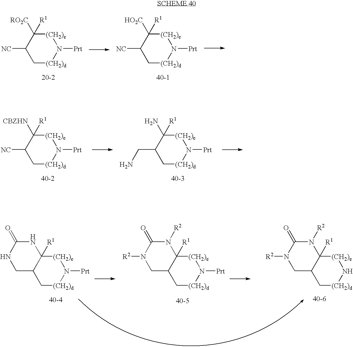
C1([NC])C[(CH2)d]N([Prt])[(CH2)e]C1([RO2C])[R1].C1([NC])C[(CH2)d]N([Prt])[(CH2)e]C1([HO2C])[R1].C12C[(CH2)d]N([Prt])[(CH2)e]C1([R1])NC(=O)NC2.C12C[(CH2)d]N([Prt])[(CH2)e]C1([R1])N([R2])C(=O)N([R2])C2.C12C[(CH2)d]N[(CH2)e]C1([R1])N([R2])C(=O)N([R2])C2.C1([NC])C[(CH2)d]N([Prt])[(CH2)e]C1([CBZHN])[R1].C1(CN)C[(CH2)d]N([Prt])[(CH2)e]C1(N)[R1]
